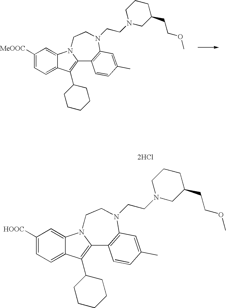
C1([MeOOC])=CC=C2C(=C1)N1C(=C2C2CCCCC2)C2=C(N(CCN3CC(CCOC)CCC3)CC1)C=C(C)C=C2.C1([HOOC])=CC=C2C(=C1)N1C(=C2C2CCCCC2)C2=C(N(CCN3CC(CCOC)CCC3)CC1)C=C(C)C=C2.[2HCl]
